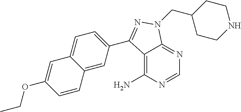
C12=C(N)N=CN=C1N(CC1CCNCC1)N=C2C1=CC=C2C(=C1)C=CC(OCC)=C2
